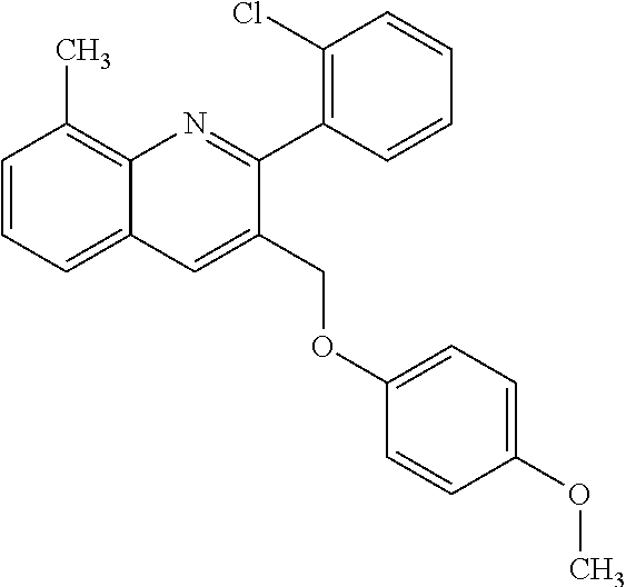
C1=CC=C2C(=C1C)N=C(C1=C(Cl)C=CC=C1)C(COC1=CC=C(OC)C=C1)=C2
